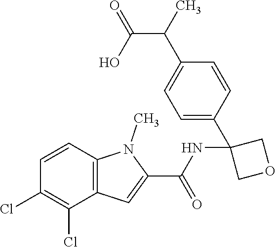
C1=C(C2(NC(C3=CC4=C(N3C)C=CC(Cl)=C4Cl)=O)COC2)C=CC(C(C)C(O)=O)=C1
